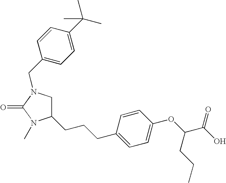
C1=CC(CCCC2CN(CC3=CC=C(C(C)(C)C)C=C3)C(=O)N2C)=CC=C1OC(C(O)=O)CCC
